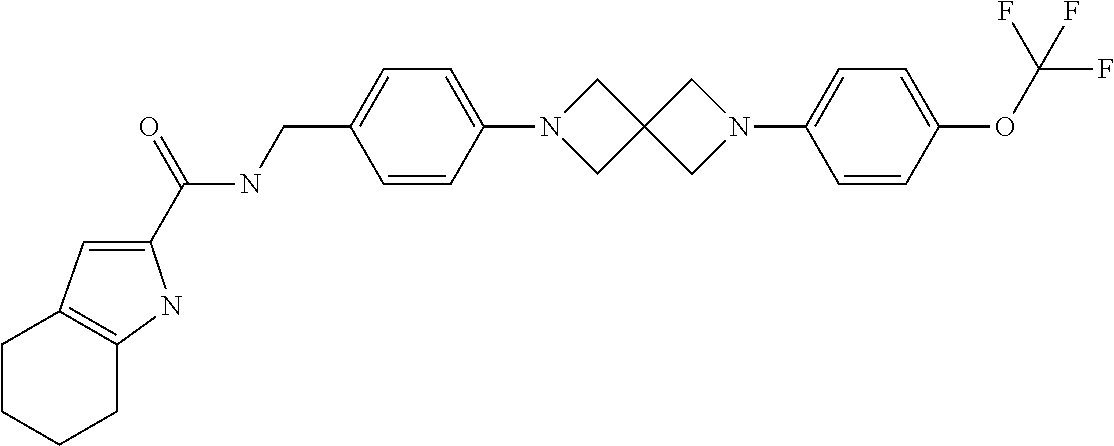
C1(C(NCC2=CC=C(N3CC4(C3)CN(C3=CC=C(OC(F)(F)F)C=C3)C4)C=C2)=O)=CC2=C(N1)CCCC2
